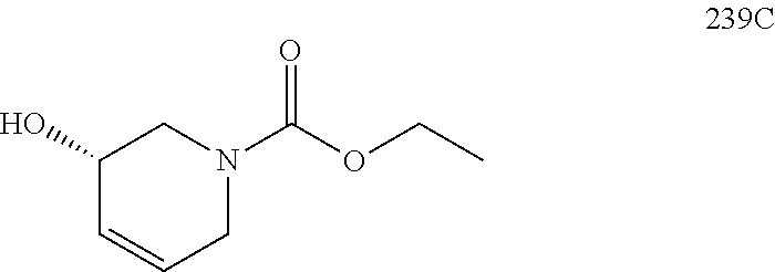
C1(O)C=CCN(C(OCC)=O)C1
